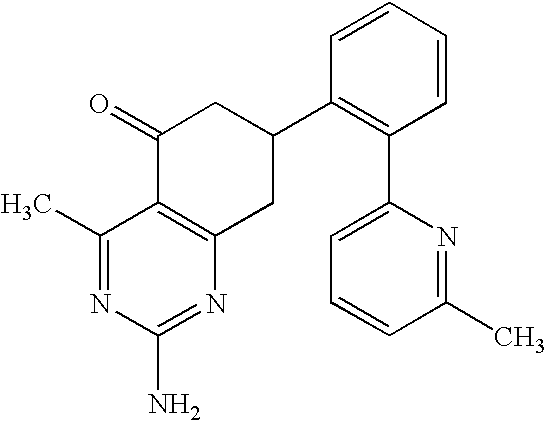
C1(C)=NC(N)=NC2=C1C(=O)CC(C1=C(C3=CC=CC(C)=N3)C=CC=C1)C2
